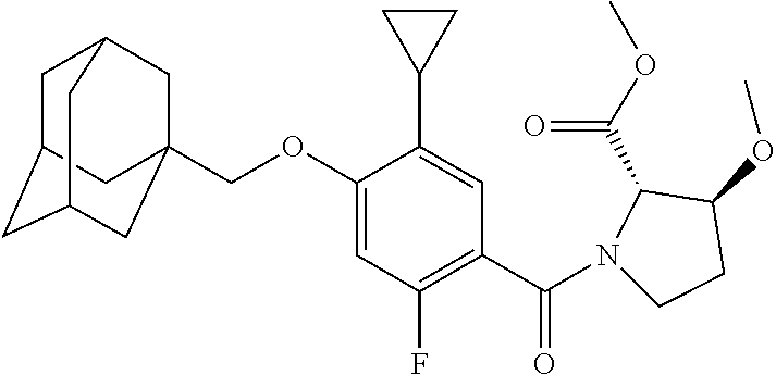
C(OC1=CC(F)=C(C(N2CCC(OC)C2C(=O)OC)=O)C=C1C1CC1)C12CC3CC(CC(C1)C3)C2
